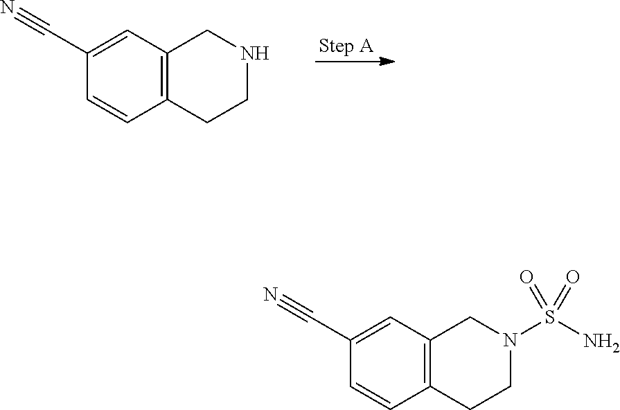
C12=C(C=C(C#N)C=C1)CNCC2.C12=C(C=C(C#N)C=C1)CN(S(N)(=O)=O)CC2
